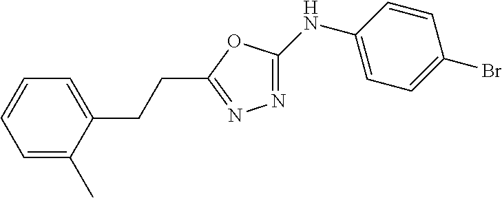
C1(NC2=CC=C(Br)C=C2)=NN=C(CCC2=CC=CC=C2C)O1
